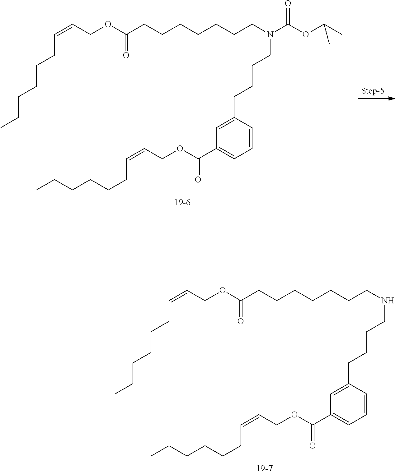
C(OC(CCCCCCCN(C(OC(C)(C)C)=O)CCCCC1=CC(C(OCC=CCCCCCC)=O)=CC=C1)=O)C=CCCCCCC.C(OC(CCCCCCCNCCCCC1=CC(C(OCC=CCCCCCC)=O)=CC=C1)=O)C=CCCCCCC
